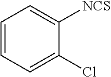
C1=C(Cl)C([NCS])=CC=C1
